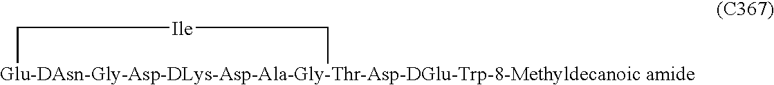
[Glu-DAsn-Gly-Asp-DLys-Asp-Ala-Gly-Thr-Asp-DGlu-Trp-8-Methyldecanoic amide]1C[Ile]C1
